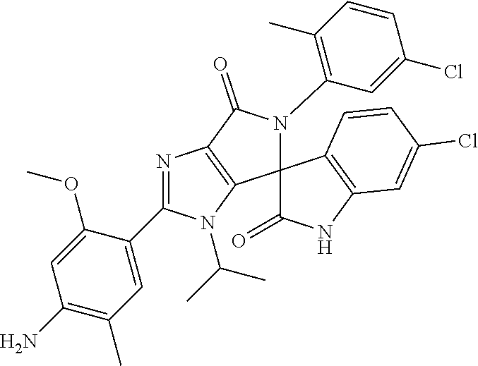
C1=C(C2=NC3=C(N2C(C)C)C2(N(C4=C(C)C=CC(Cl)=C4)C3=O)C(=O)NC3=C2C=CC(Cl)=C3)C(OC)=CC(N)=C1C
